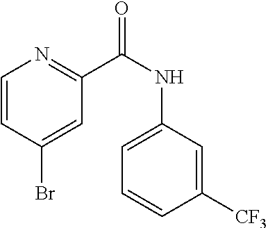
C1=CC(Br)=CC(C(NC2=CC=CC([CF3])=C2)=O)=N1
